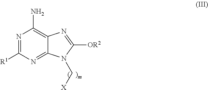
N1=C([R1])N=C2C(=C1N)N=C([OR2])N2C[X]
